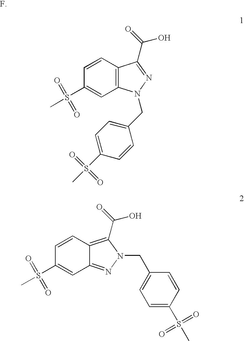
C12=C(C=CC(S(C)(=O)=O)=C1)C(C(=O)O)=NN2CC1=CC=C(S(C)(=O)=O)C=C1.C12=NN(CC3=CC=C(S(C)(=O)=O)C=C3)C(C(=O)O)=C1C=CC(S(C)(=O)=O)=C2
